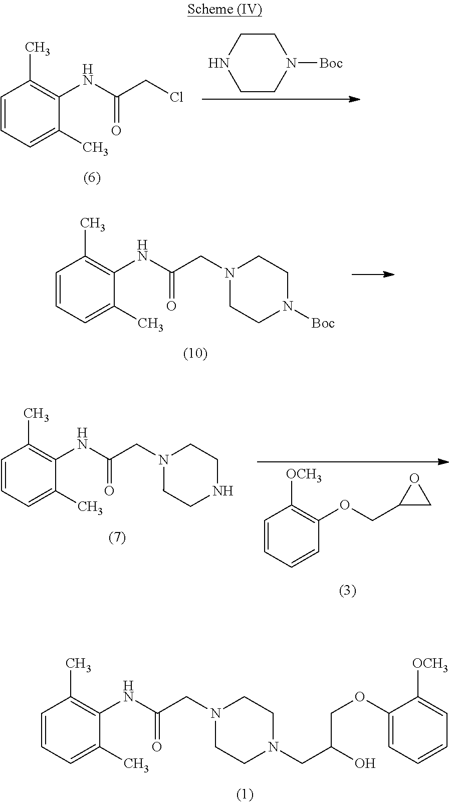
C1=CC=C(C)C(NC(CN2CCN(CC(O)COC3=CC=CC=C3[OCH3])CC2)=O)=C1C.C1CN([Boc])CCN1.C1=CC=C(C)C(NC(CCl)=O)=C1C.C1=CC=C(C)C(NC(CN2CCN([Boc])CC2)=O)=C1C.C1=CC=CC(OCC2CO2)=C1[OCH3].C1=CC=C(C)C(NC(CN2CCNCC2)=O)=C1C
